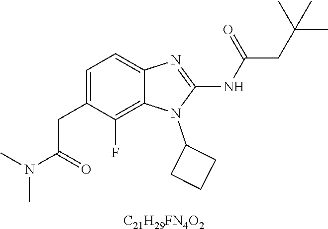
C1=C(CC(N(C)C)=O)C(F)=C2C(=C1)N=C(NC(CC(C)(C)C)=O)N2C1CCC1.[C21H29FN4O2]
